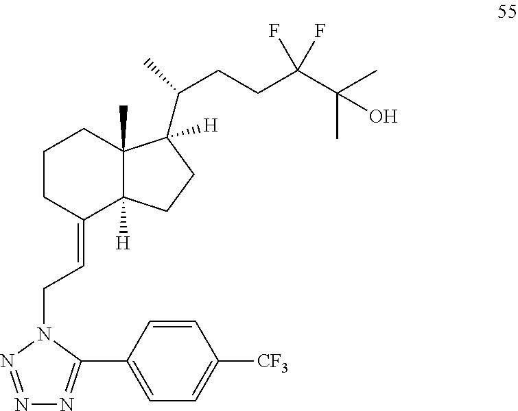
C1CC(=CCN2C(C3=CC=C([CF3])C=C3)=NN=N2)C2([H])C(C)(C1)C(C(C)CCC(C(C)(C)O)(F)F)([H])CC2
